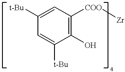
C1=C([t-Bu])C(O)=C([COO][Zr])C=C1[t-Bu]
